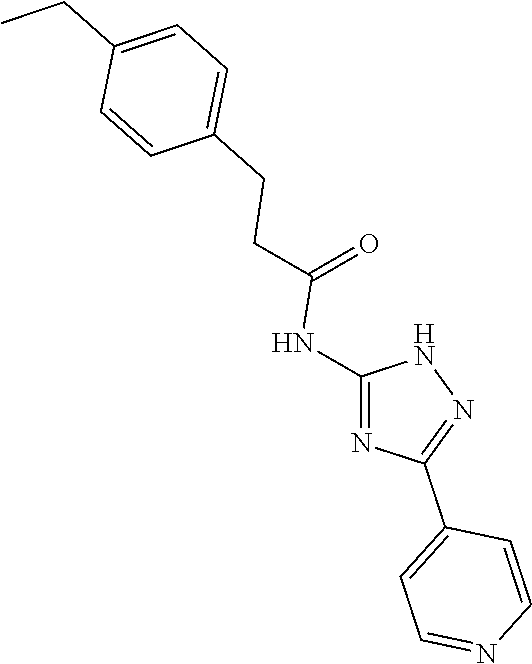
C(=O)(NC1=NC(C2=CC=NC=C2)=NN1)CCC1=CC=C(CC)C=C1
